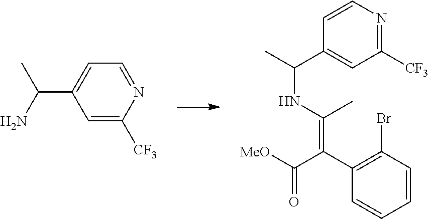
C1=C(C(N)C)C=C([CF3])N=C1.C1=CC(Br)=C(C(C([MeO])=O)=C(NC(C)C2=CC([CF3])=NC=C2)C)C=C1
